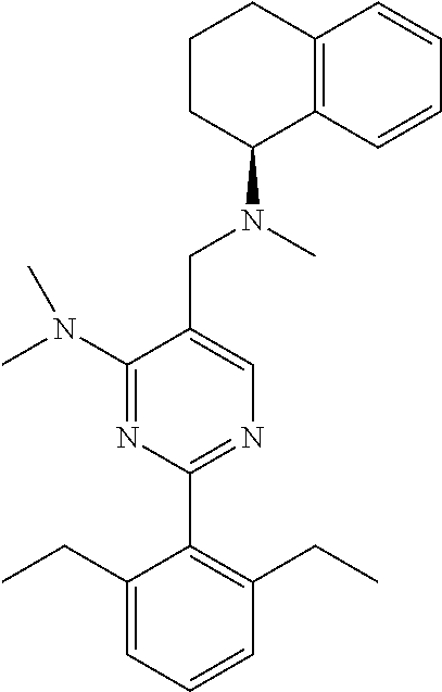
C1(N(C)C)=NC(C2=C(CC)C=CC=C2CC)=NC=C1CN(C)C1C2=C(CCC1)C=CC=C2
